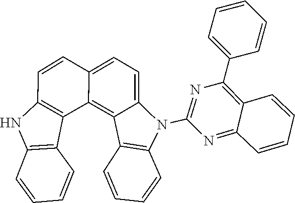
C12=C3C(=CC=C1N(C1=NC(C4=CC=CC=C4)=C4C(=N1)C=CC=C4)C1=C2C=CC=C1)C=CC1=C3C2=C(C=CC=C2)N1
